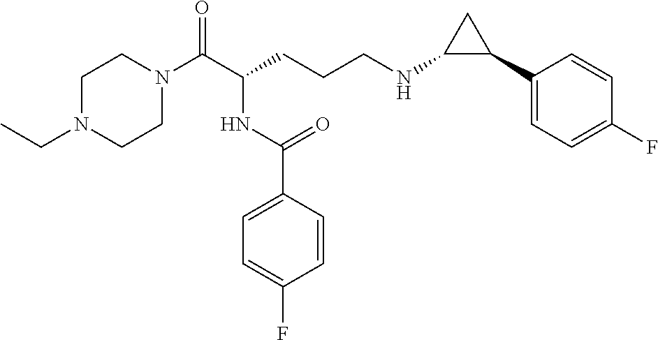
C1N(CC)CCN(C(C(CCCNC2C(C3=CC=C(F)C=C3)C2)NC(C2=CC=C(F)C=C2)=O)=O)C1
